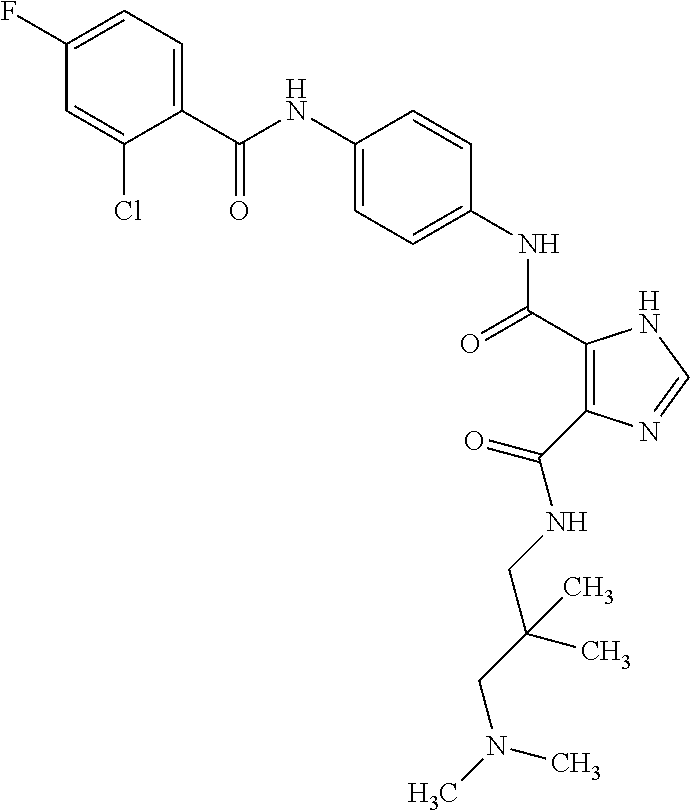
C(NC1=CC=C(NC(=O)C2=C(C(NCC(CN(C)C)(C)C)=O)N=CN2)C=C1)(=O)C1=CC=C(F)C=C1Cl
